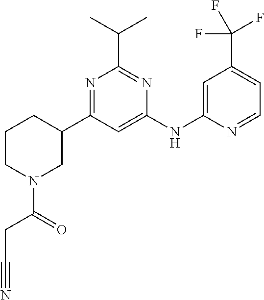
C1(NC2=CC(C(F)(F)F)=CC=N2)=CC(C2CCCN(C(=O)CC#N)C2)=NC(C(C)C)=N1
